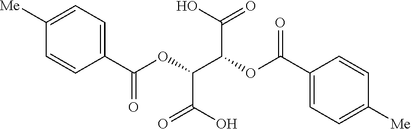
C1=C([Me])C=CC(C(OC(C(OC(C2=CC=C([Me])C=C2)=O)C(O)=O)C(O)=O)=O)=C1
